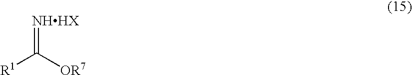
[NHHX]=C([OR7])[R1]
